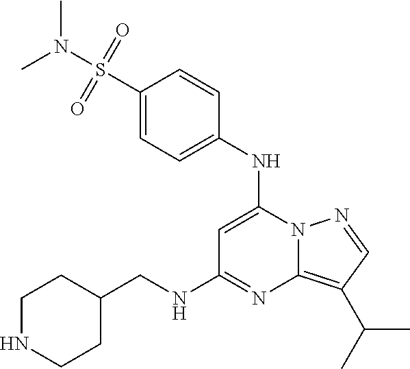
C12=C(C(C)C)C=NN1C(NC1=CC=C(S(N(C)C)(=O)=O)C=C1)=CC(NCC1CCNCC1)=N2
